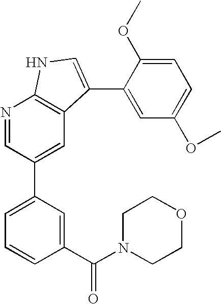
N1=CC(C2=CC=CC(C(N3CCOCC3)=O)=C2)=CC2=C1NC=C2C1=CC(OC)=CC=C1OC
